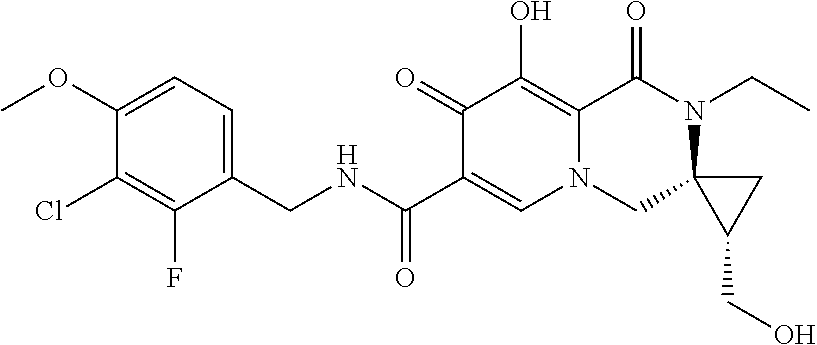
C1(OC)=CC=C(CNC(C2=CN3C(=C(O)C2=O)C(=O)N(CC)C2(C3)C(CO)C2)=O)C(F)=C1Cl
